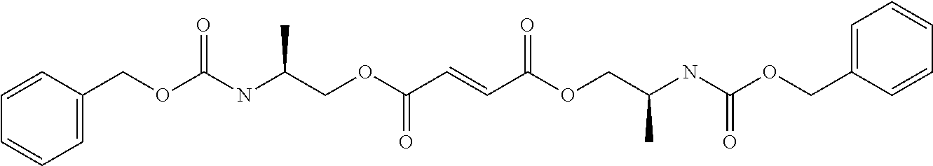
C(OC(NC(COC(C=CC(OCC(NC(OCC1=CC=CC=C1)=O)C)=O)=O)C)=O)C1=CC=CC=C1
